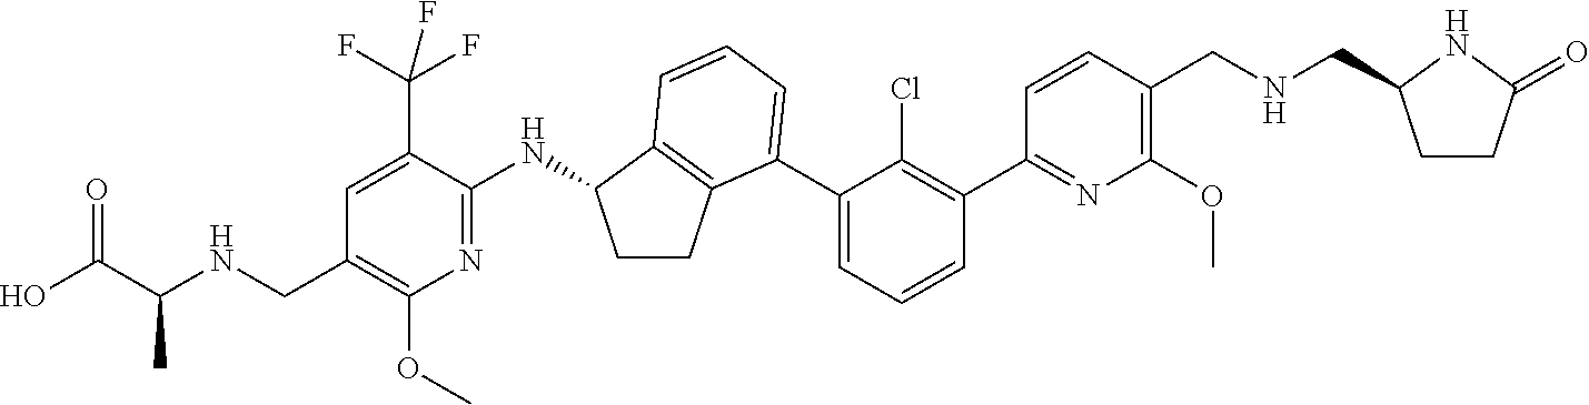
C1=C(C(F)(F)F)C(NC2CCC3=C2C=CC=C3C2=CC=CC(C3=NC(OC)=C(CNCC4CCC(=O)N4)C=C3)=C2Cl)=NC(OC)=C1CNC(C(O)=O)C
